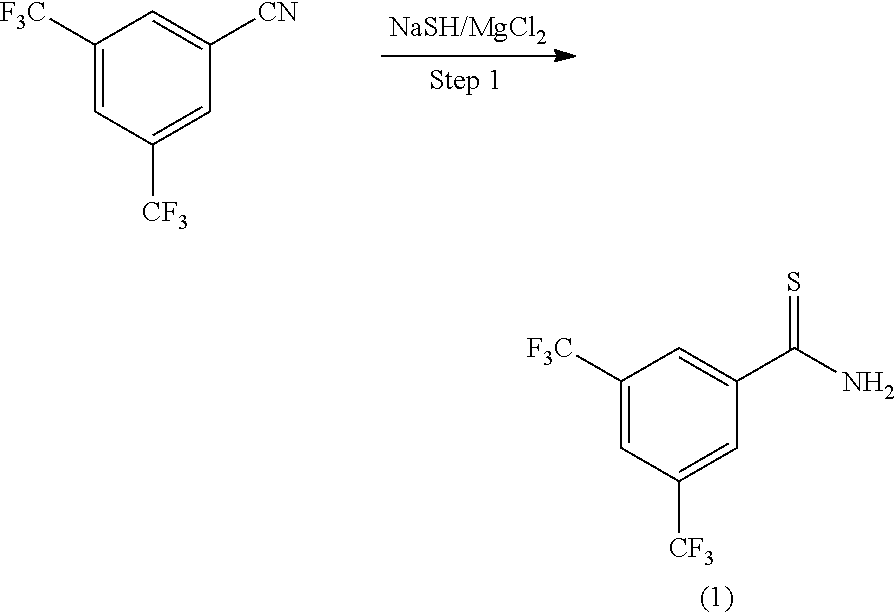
C1=C([CN])C=C([CF3])C=C1[F3C].C1([F3C])=CC([CF3])=CC(C(N)=S)=C1
